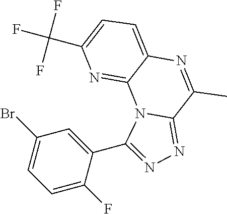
N1=C2C(=CC=C1C(F)(F)F)N=C(C)C1=NN=C(C3=CC(Br)=CC=C3F)N21
